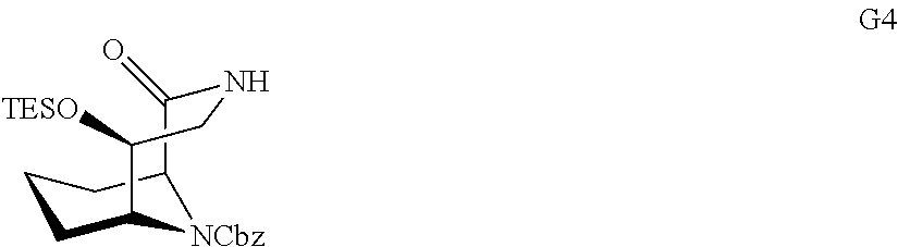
C12C(=O)NCC([TESO])C(CCC1)[NCbz]2
